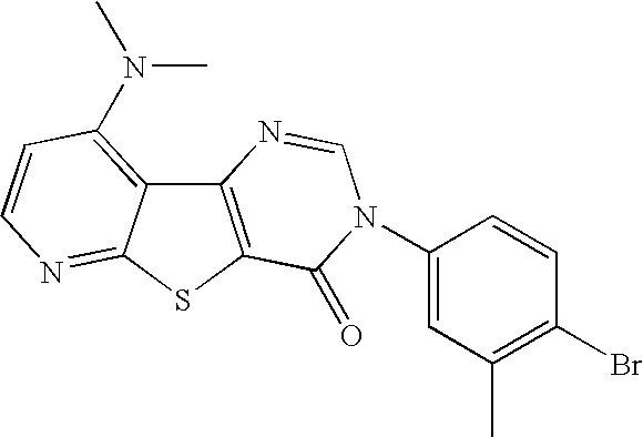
C12=C(SC3=NC=CC(N(C)C)=C13)C(=O)N(C1=CC(C)=C(Br)C=C1)C=N2
